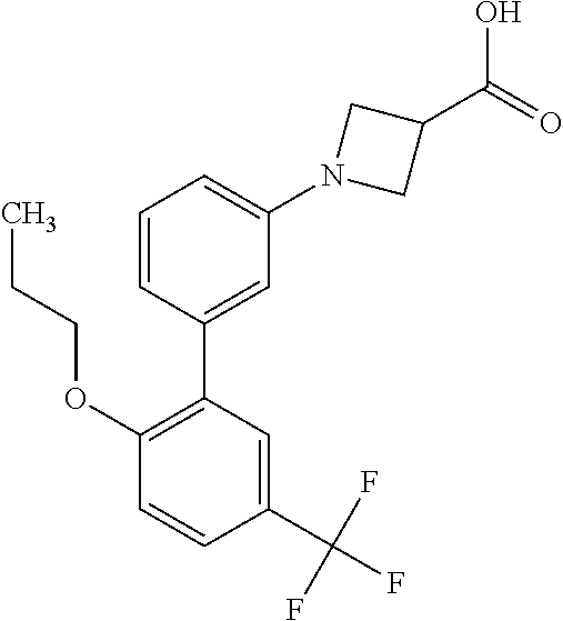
C1=CC(C2=C(OCCC)C=CC(C(F)(F)F)=C2)=CC(N2CC(C(=O)O)C2)=C1
